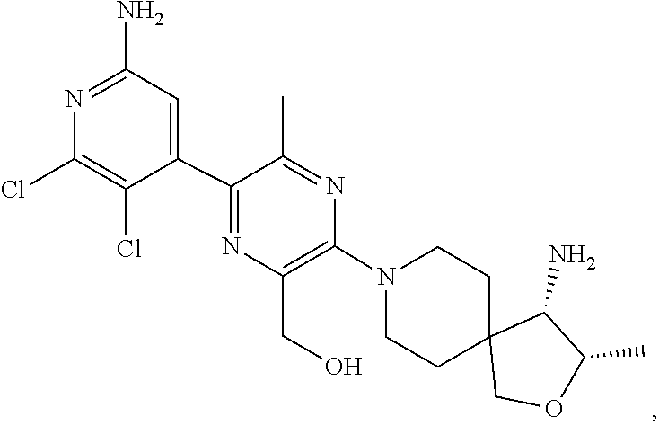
C1CN(C2=C(CO)N=C(C3=CC(N)=NC(Cl)=C3Cl)C(C)=N2)CCC12COC(C)C2N
